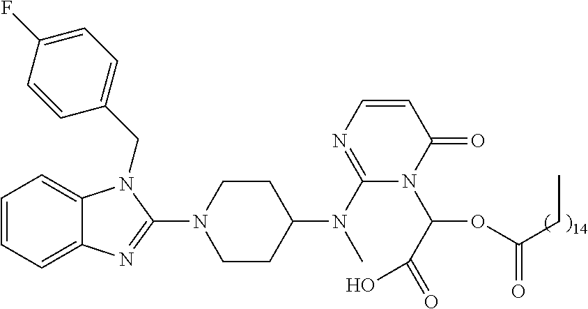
C1=CC=C2C(=C1)N(CC1=CC=C(F)C=C1)C(N1CCC(N(C3=NC=CC(=O)N3C(OC(CC)=O)C(=O)O)C)CC1)=N2
